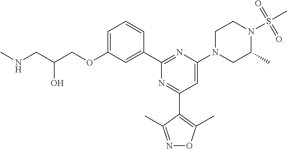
C1=C(OCC(CNC)O)C=C(C2=NC(N3CC(C)N(S(C)(=O)=O)CC3)=CC(C3=C(C)ON=C3C)=N2)C=C1
